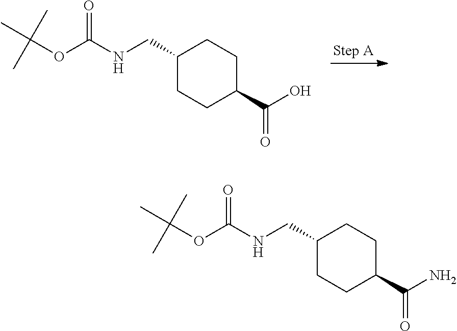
C1(CNC(OC(C)(C)C)=O)CCC(C(O)=O)CC1.C1(CNC(OC(C)(C)C)=O)CCC(C(N)=O)CC1
